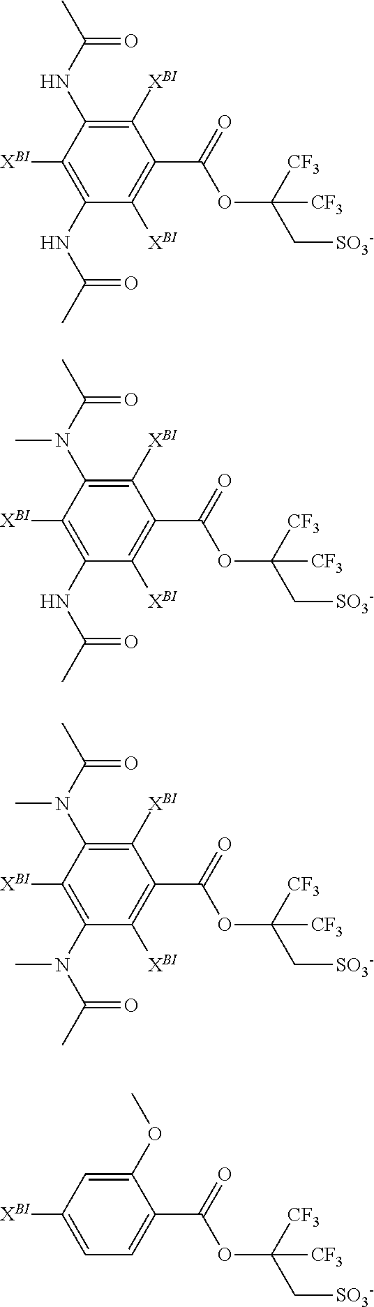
C1([XBI])=C(NC(C)=O)C([XBI])=C(NC(C)=O)C([XBI])=C1C(=O)OC(C[SO3-])([CF3])[CF3].C1([XBI])=C(N(C(C)=O)C)C([XBI])=C(NC(C)=O)C([XBI])=C1C(=O)OC(C[SO3-])([CF3])[CF3].C1([XBI])=C(N(C(C)=O)C)C([XBI])=C(N(C(C)=O)C)C([XBI])=C1C(=O)OC(C[SO3-])([CF3])[CF3].C1(OC)=CC([XBI])=CC=C1C(=O)OC(C[SO3-])([CF3])[CF3]
